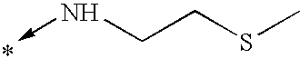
C<-NCCSC
